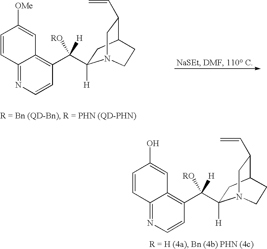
C1=CC2=NC=CC(C([H])([RO])C3([H])CC4C(C=C)CN3CC4)=C2C=C1[OMe].C1=CC2=NC=CC(C([H])([RO])C3([H])CC4C(C=C)CN3CC4)=C2C=C1O
